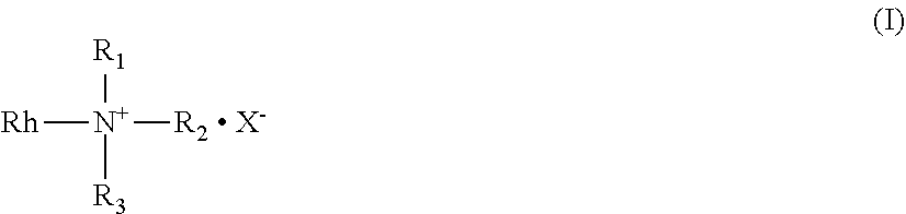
[Rh][N+]([R2  X-])([R1])[R3]
